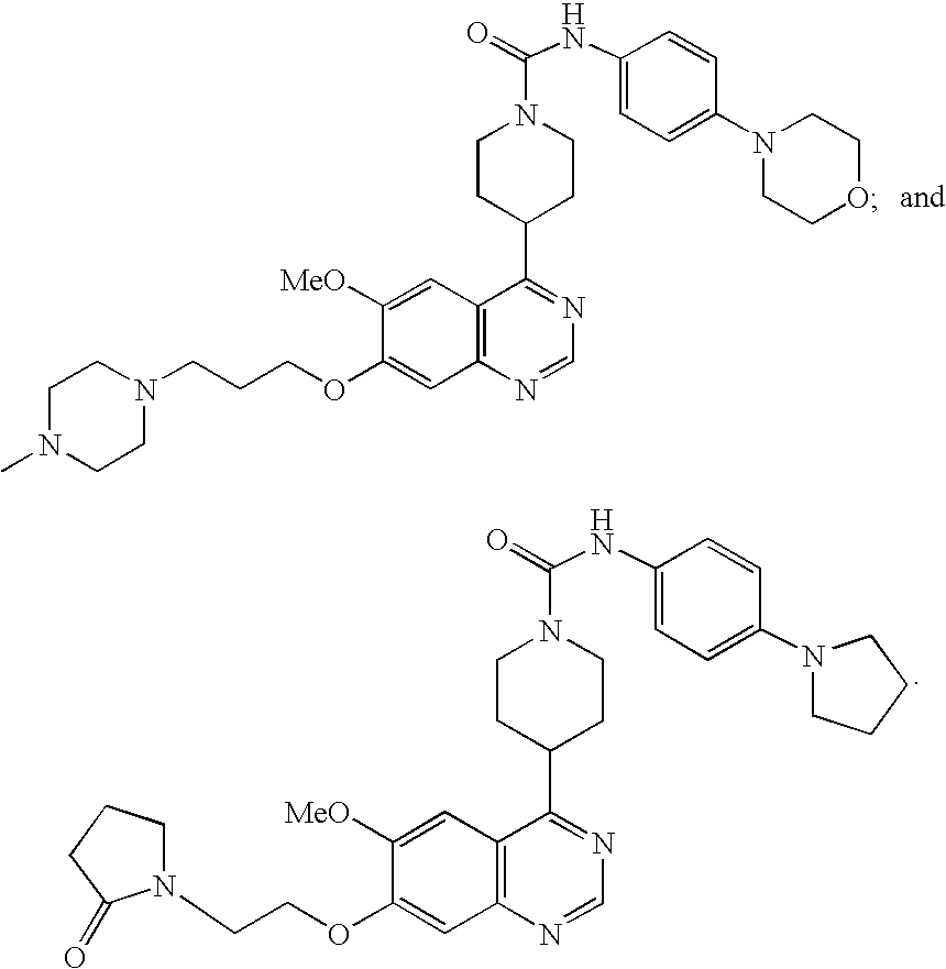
C12=C(N=CN=C1C1CCN(C(=O)NC3=CC=C(N4CCOCC4)C=C3)CC1)C=C(OCCCN1CCN(C)CC1)C([MeO])=C2.C12=C(N=CN=C1C1CCN(C(=O)NC3=CC=C(N4CCCC4)C=C3)CC1)C=C(OCCN1CCCC1=O)C([MeO])=C2
